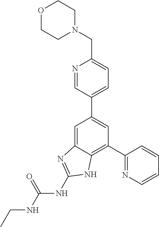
C1(C2=NC=CC=C2)=C2C(=CC(C3=CC=C(CN4CCOCC4)N=C3)=C1)N=C(NC(NCC)=O)N2
